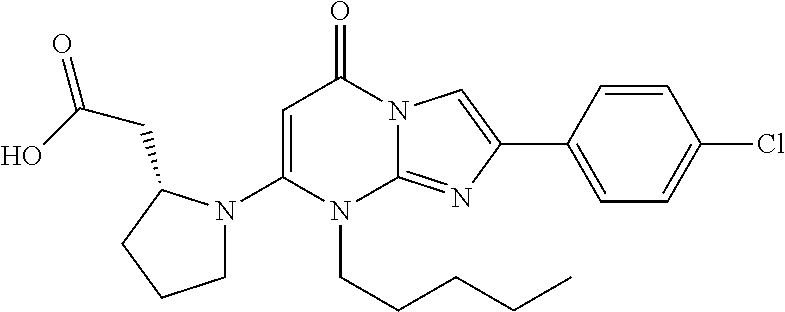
N1(C2=CC(=O)N3C(=NC(C4=CC=C(Cl)C=C4)=C3)N2CCCCC)CCCC1CC(O)=O
